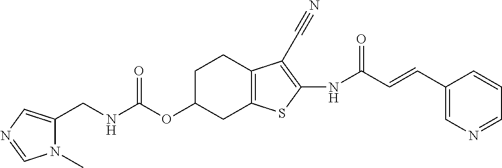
C(NC(OC1CC2=C(CC1)C(C#N)=C(NC(C=CC1=CN=CC=C1)=O)S2)=O)C1=CN=CN1C
